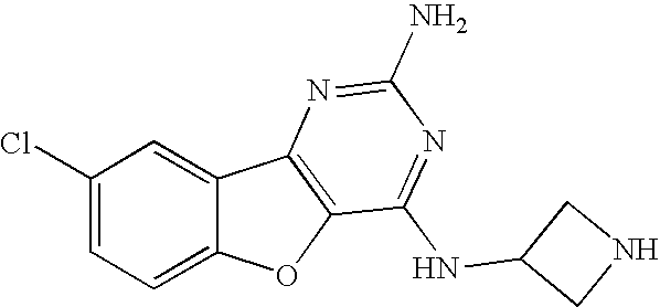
C1(Cl)=CC=C2C(=C1)C1=C(O2)C(NC2CNC2)=NC(N)=N1
